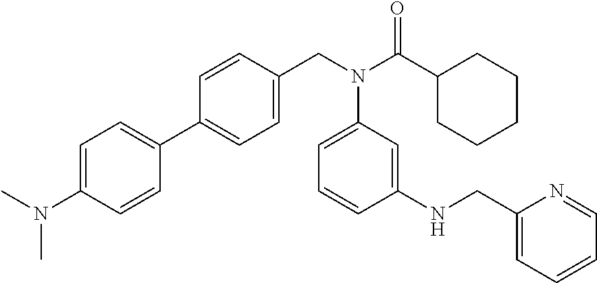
C1=CC(CN(C(C2CCCCC2)=O)C2=CC=CC(NCC3=CC=CC=N3)=C2)=CC=C1C1=CC=C(N(C)C)C=C1
